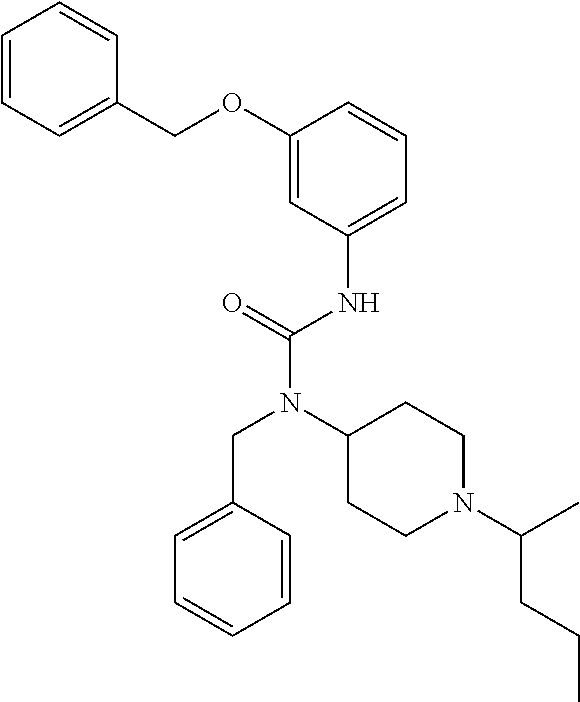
C1=C(CN(C(NC2=CC=CC(OCC3=CC=CC=C3)=C2)=O)C2CCN(C(CCC)C)CC2)C=CC=C1
